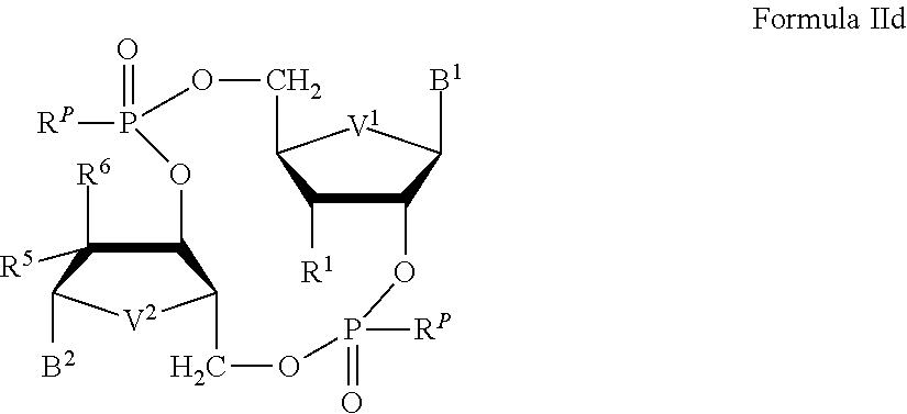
C12C([R6])([R5])C([B2])[V2]C1COP([RP])(=O)OC1C([R1])C([V1]C1[B1])COP([RP])(=O)O2
